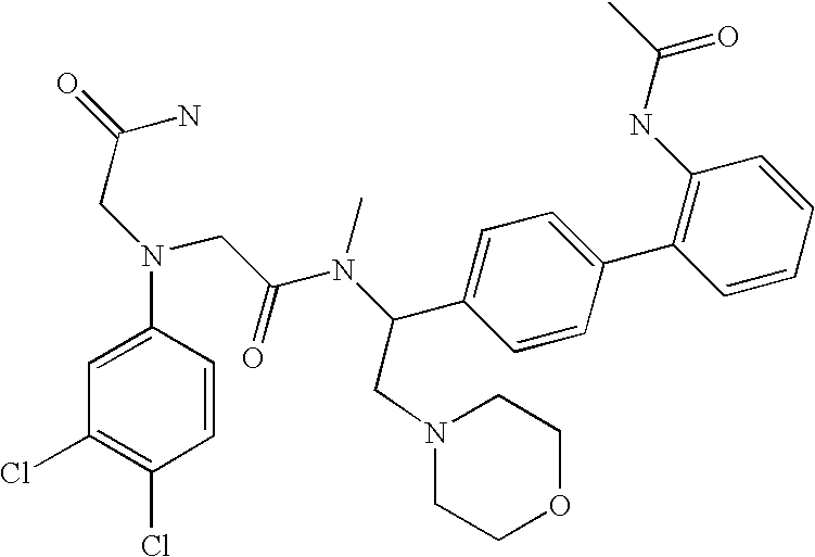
C1(Cl)=C(Cl)C=CC(N(CC(=O)N)CC(N(C(C2=CC=C(C3=C(NC(C)=O)C=CC=C3)C=C2)CN2CCOCC2)C)=O)=C1
